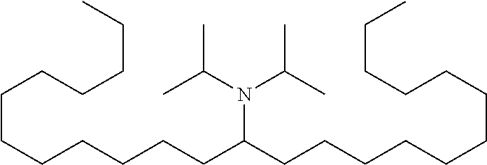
CCCCCCCCCCCCC(CCCCCCCCCCCC)N(C(C)C)C(C)C
